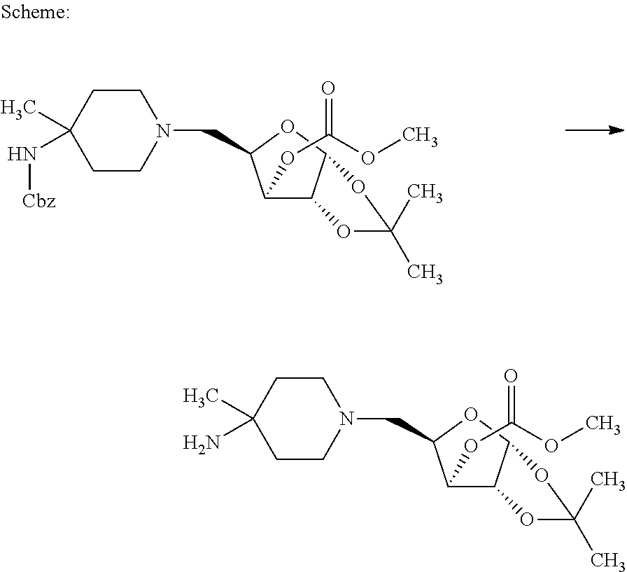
C1CN(CC2C(OC(OC)=O)C3C(O2)OC(C)(C)O3)CCC1(N[Cbz])C.C1CN(CC2C(OC(OC)=O)C3C(O2)OC(C)(C)O3)CCC1(N)C
